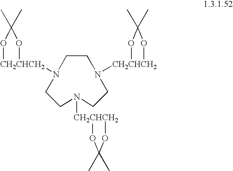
C1CN([CH2CHCH2]2OC(C)(C)O2)CCN([CH2CHCH2]2OC(C)(C)O2)CCN1[CH2CHCH2]1OC(C)(C)O1
